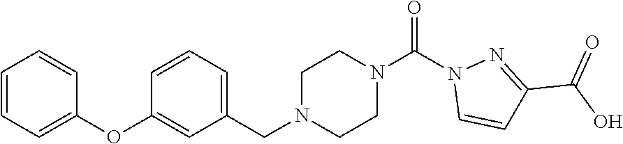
C1(CN2CCN(C(=O)N3C=CC(C(=O)O)=N3)CC2)=CC=CC(OC2=CC=CC=C2)=C1
